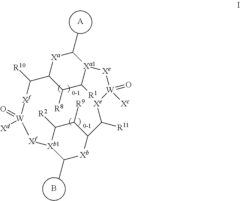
C1([R2])[Xb1]2C(C)[Xb]C(C1[R9])C([R11])[Xe][W]([Xc])(=O)[Xe][Xa1]1C([R1])C([R8])C([Xa]C1C)C([R10])[Xf][W](=O)([Xd])[Xf]2.[0-1].[0-1].[A].B
